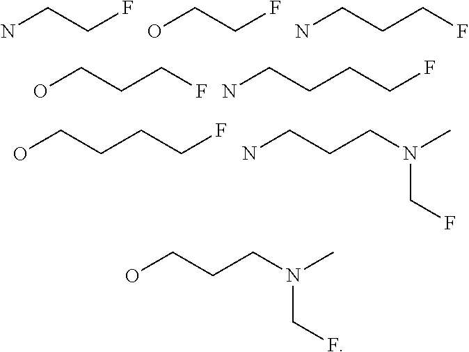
NCCF.OCCF.NCCCF.OCCCF.NCCCCF.OCCCCF.NCCCN(C)CF.OCCCN(C)CF
